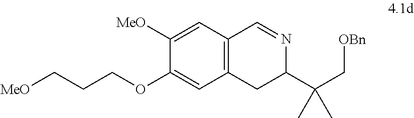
C12=C(C=C([MeO])C(OCCC[MeO])=C1)C=NC(C(C[OBn])(C)C)C2
